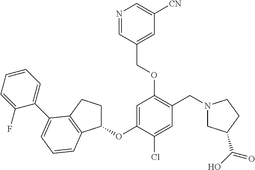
C1(OC2=CC(OCC3=CC([CN])=CN=C3)=C(CN3CC(C(O)=O)CC3)C=C2Cl)CCC2=C1C=CC=C2C1=CC=CC=C1F
